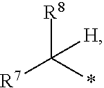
[R8]C(*)([R7])[H]
